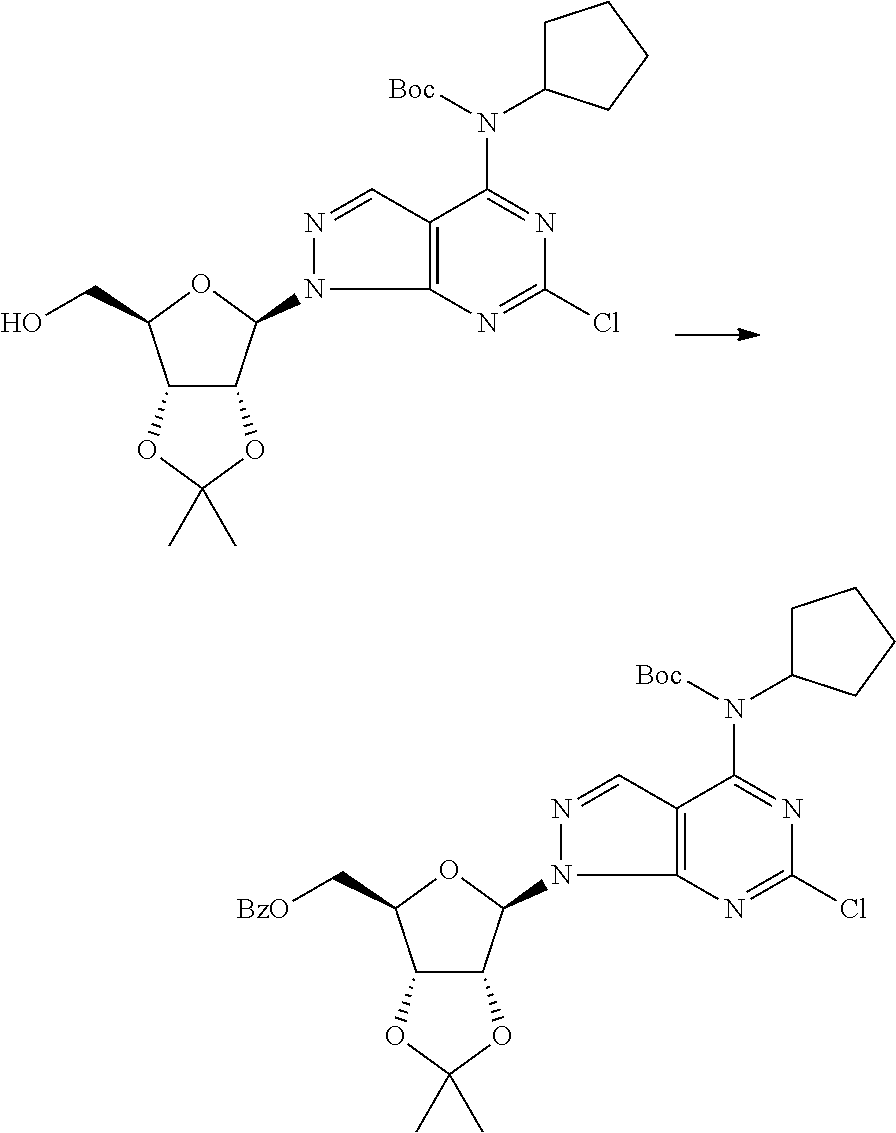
C12C(C(N3N=CC4=C3N=C(Cl)N=C4N(C3CCCC3)[Boc])OC1CO)OC(C)(C)O2.C12C(C(N3N=CC4=C3N=C(Cl)N=C4N(C3CCCC3)[Boc])OC1C[BzO])OC(C)(C)O2
